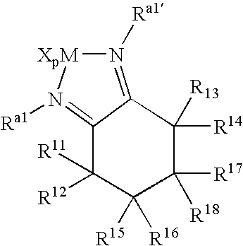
N1([Ra1])=C2C(=N([Ra1])[XpM]1)C([R11])([R12])C([R15])([R16])C([R17])([R18])C2([R14])[R13]
